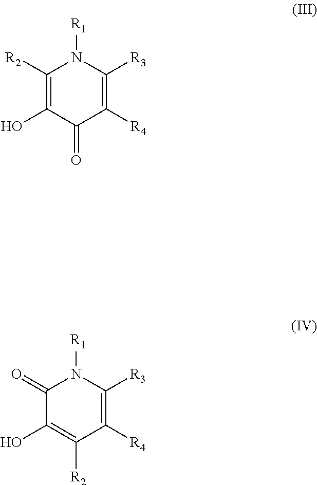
N1([R1])C([R2])=C(O)C(=O)C([R4])=C1[R3].N1([R1])C(=O)C(O)=C([R2])C([R4])=C1[R3]
